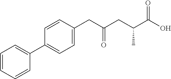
C1=CC=CC(C2=CC=C(CC(CC(C(O)=O)C)=O)C=C2)=C1
